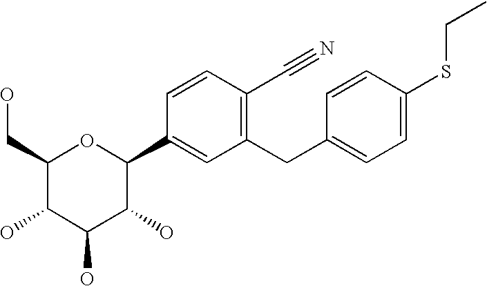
C1(CC2=CC=C(SCC)C=C2)=C(C#N)C=CC(C2OC(CO)C(O)C(O)C2O)=C1
